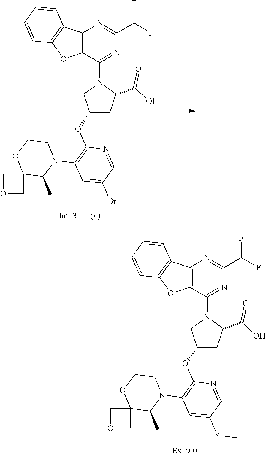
C12=C(C(N3CC(OC4=C(N5CCOC6(C5C)COC6)C=C(SC)C=N4)CC3C(=O)O)=NC(C(F)F)=N1)OC1=C2C=CC=C1.C12=C(C(N3CC(OC4=C(N5CCOC6(C5C)COC6)C=C(Br)C=N4)CC3C(=O)O)=NC(C(F)F)=N1)OC1=C2C=CC=C1
